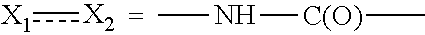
[X1]:[X2].CN[C(O)]C
